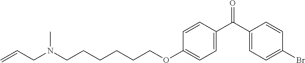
C1(C(C2=CC=C(OCCCCCCN(CC=C)C)C=C2)=O)=CC=C(Br)C=C1
